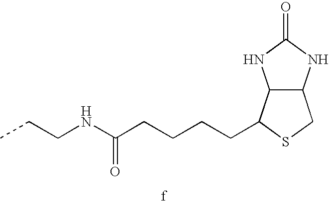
CCCNC(CCCCC1C2C(CS1)NC(=O)N2)=O
